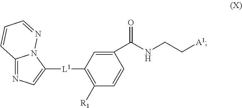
C12=NC=C([L1]C3=C([R1])C=CC(C(NCC[A1])=O)=C3)N1N=CC=C2
